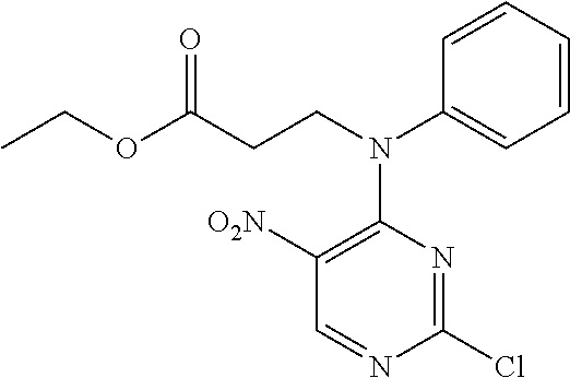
C1=NC(Cl)=NC(N(CCC(OCC)=O)C2=CC=CC=C2)=C1[O2N]
